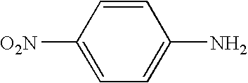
C1([O2N])=CC=C(N)C=C1
